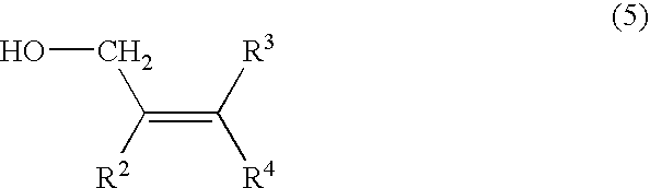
OCC(=C([R3])[R4])[R2]
